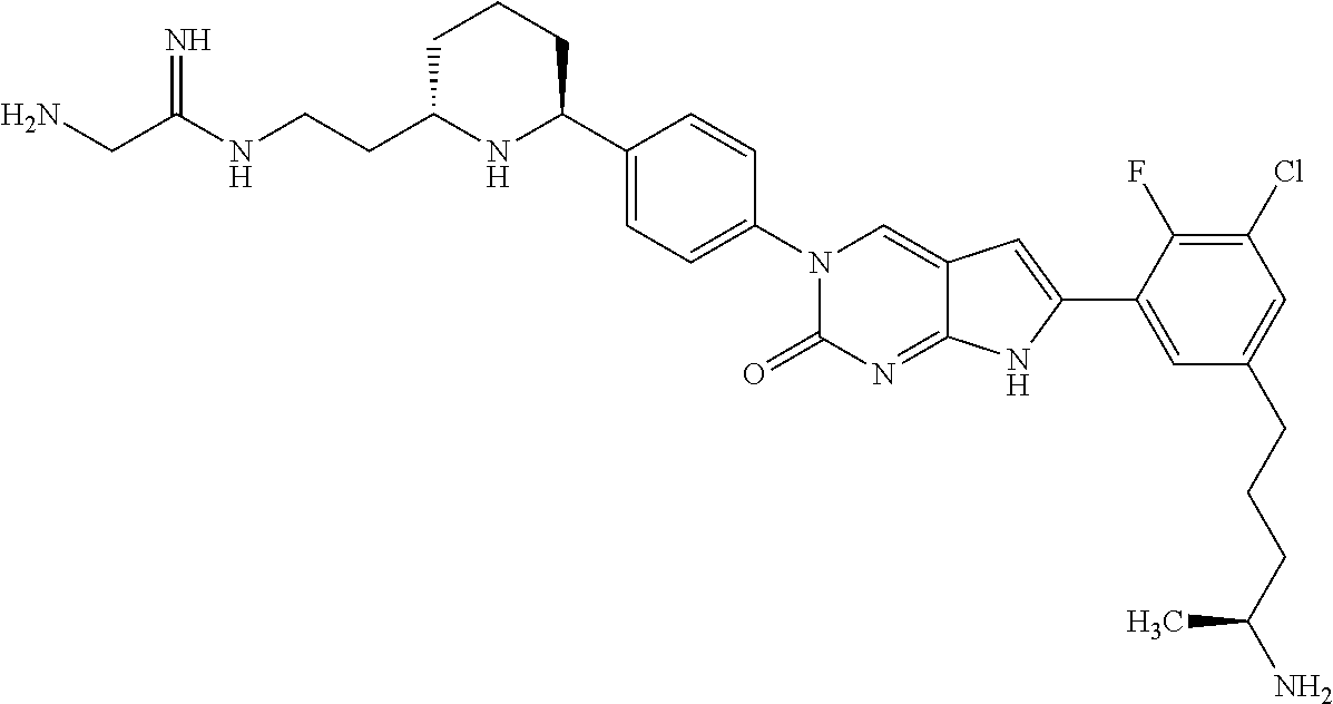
C1C(CCNC(CN)=N)NC(C2=CC=C(N3C(=O)N=C4C(=C3)C=C(C3=CC(CCCC(N)C)=CC(Cl)=C3F)N4)C=C2)CC1
